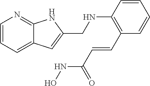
C1=CC(NCC2=CC3=CC=CN=C3N2)=C(C=CC(NO)=O)C=C1
